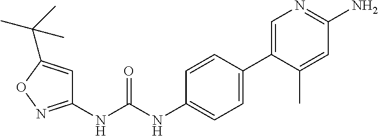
C1(NC(NC2=CC=C(C3=CN=C(N)C=C3C)C=C2)=O)=NOC(C(C)(C)C)=C1
